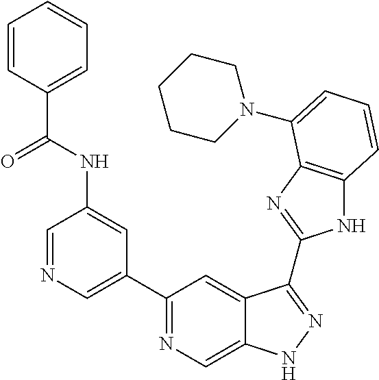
C1=NC=C(C2=NC=C3C(=C2)C(C2=NC4=C(N2)C=CC=C4N2CCCCC2)=NN3)C=C1NC(C1=CC=CC=C1)=O
